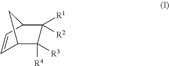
C1=CC2C([R1])([R2])C([R3])([R4])C1C2
